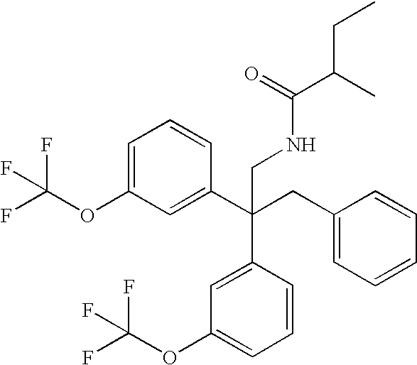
C1=C(OC(F)(F)F)C=C(C(CC2=CC=CC=C2)(C2=CC(OC(F)(F)F)=CC=C2)CNC(C(C)CC)=O)C=C1
